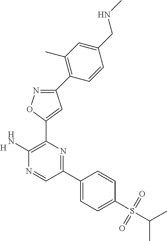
C1(N)=C(C2=CC(C3=C(C)C=C(CNC)C=C3)=NO2)N=C(C2=CC=C(S(C(C)C)(=O)=O)C=C2)C=N1.[H]
